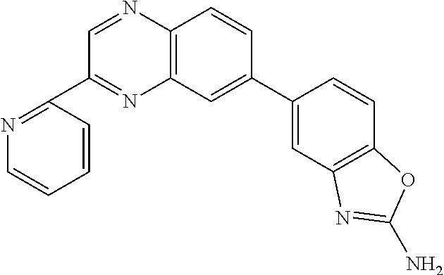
C1=C(C2=CC3=C(N=CC(C4=NC=CC=C4)=N3)C=C2)C=CC2=C1N=C(N)O2
